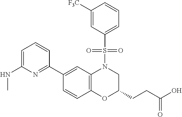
C1(C2=NC(NC)=CC=C2)=CC2=C(C=C1)OC(CCC(O)=O)CN2S(C1=CC=CC([F3C])=C1)(=O)=O
